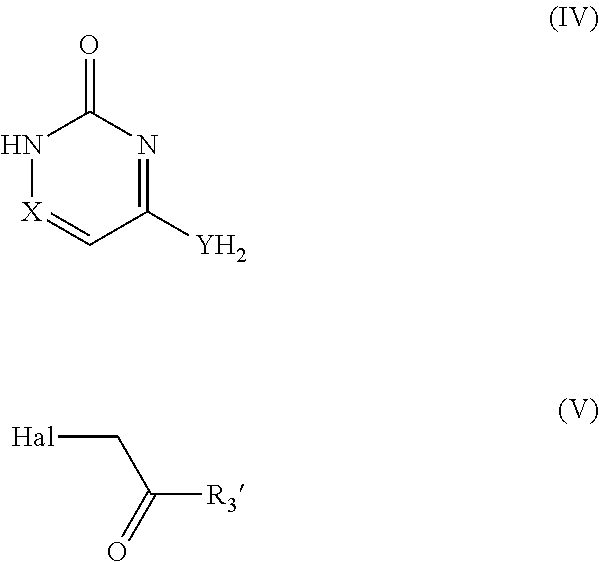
[X]1=CC([Y])=NC(=O)N1.[Hal]CC([R3])=O
